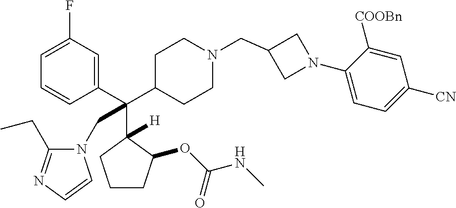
C1=C(F)C=C(C(C2CCN(CC3CN(C4=CC=C([CN])C=C4[COOBn])C3)CC2)(C2([H])C(OC(NC)=O)CCC2)CN2C(CC)=NC=C2)C=C1
